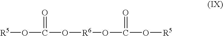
[R5]OC(=O)O[R6]OC(=O)O[R5]
